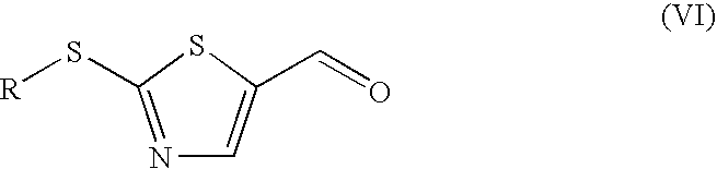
N1=C(S[R])SC(C=O)=C1
